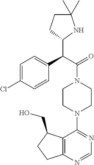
C(C(=O)N1CCN(C2=NC=NC3=C2C(CO)CC3)CC1)(C1NC(C)(C)CC1)C1=CC=C(Cl)C=C1
